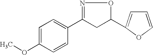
C1=C(OC)C=CC(C2=NOC(C3=CC=CO3)C2)=C1
